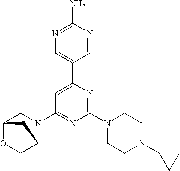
C12OCC(N(C3=NC(N4CCN(C5CC5)CC4)=NC(C4=CN=C(N)N=C4)=C3)C1)C2
